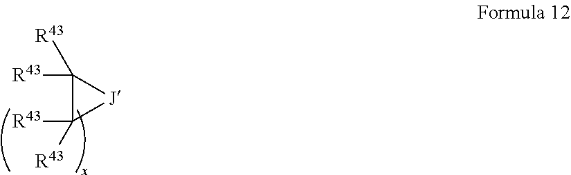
C1([R43])([R43])C([R43])([R43])[J]1
